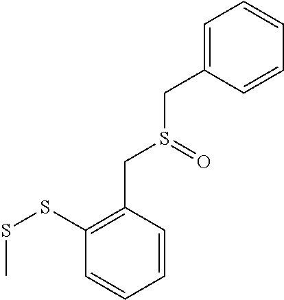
C1(SSC)=C(CS(=O)CC2=CC=CC=C2)C=CC=C1
